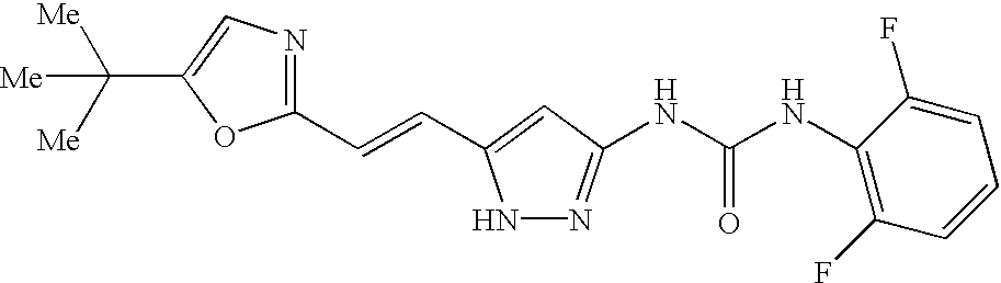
C1(C=CC2=CC(NC(=O)NC3=C(F)C=CC=C3F)=NN2)=NC=C(C([Me])([Me])[Me])O1
